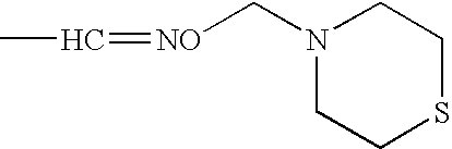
[NO](=CC)CN1CCSCC1
